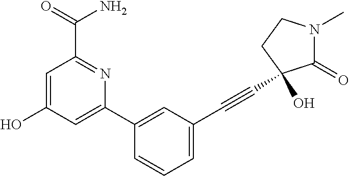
C1(O)=CC(C(N)=O)=NC(C2=CC(C#CC3(O)C(=O)N(C)CC3)=CC=C2)=C1
